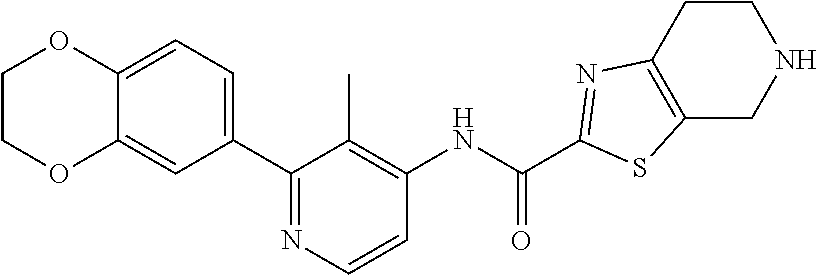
C1(C2=CC=C3C(=C2)OCCO3)=NC=CC(NC(C2=NC3=C(CNCC3)S2)=O)=C1C
